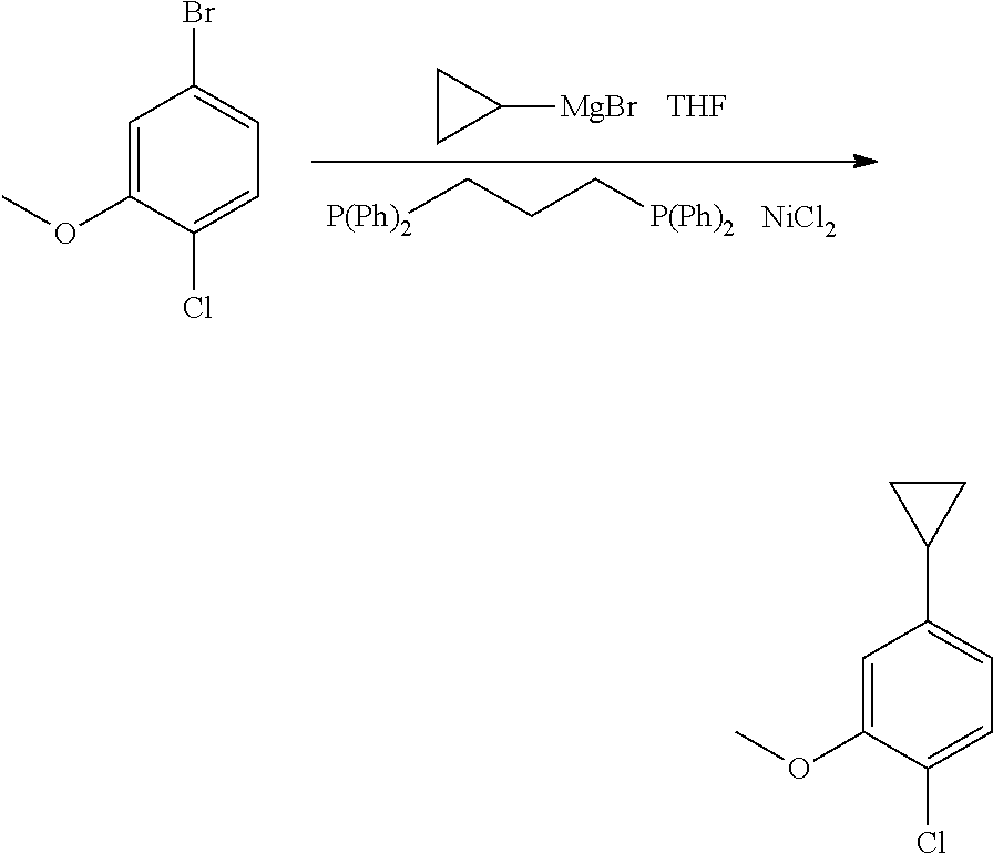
[NiCl2].[P(Ph)2]CCC[P(Ph)2].[THF].C1([MgBr])CC1.C1=C(OC)C(Cl)=CC=C1Br.C1=C(OC)C(Cl)=CC=C1C1CC1
